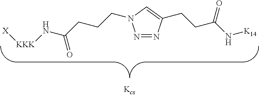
N1=NC(CCC(N[K14])=O)=CN1CCCC(N[KKK][X])=O
